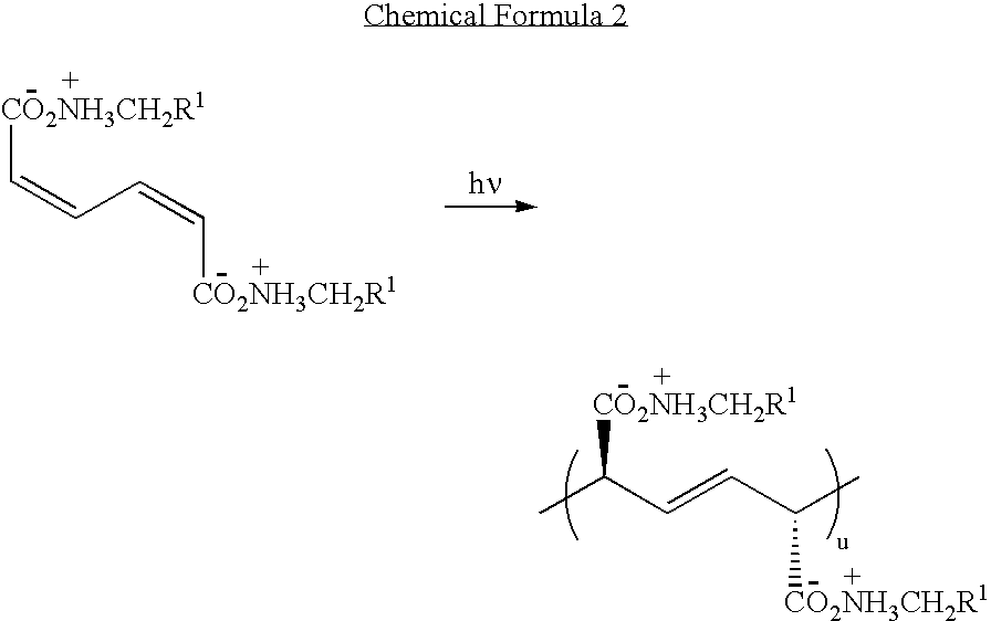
C(=CC=C[CO2NH3CH2R1])[CO2NH3CH2R1].C(C=CC([CO2NH3CH2R1])C)([CO2NH3CH2R1])C
